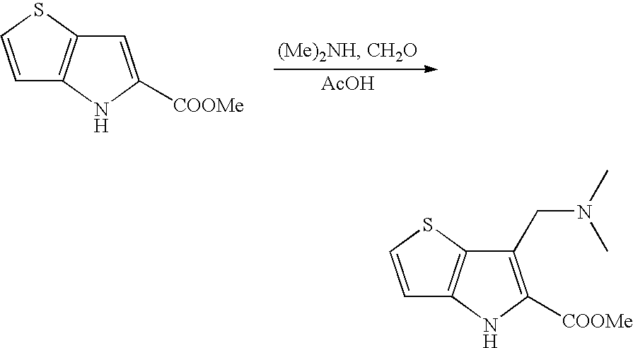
[AcOH].C1=CSC2=C1NC([COOMe])=C2.C1=CSC2=C1NC([COOMe])=C2CN(C)C
